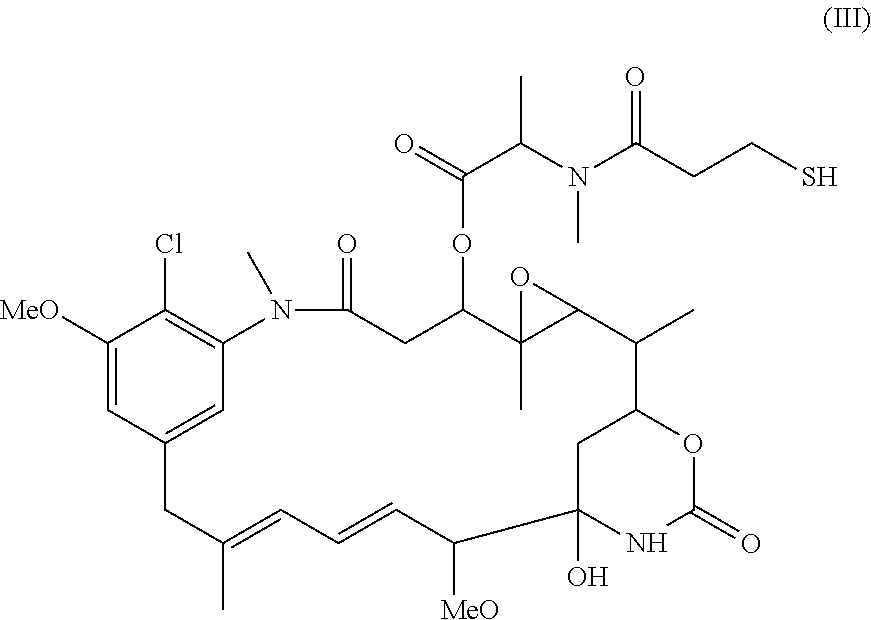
C1([MeO])=CC2=CC(=C1Cl)N(C)C(=O)CC(OC(C(N(C(CCS)=O)C)C)=O)C1(C)C(O1)C(C)C1CC(O)(C([MeO])C=CC=C(C)C2)NC(=O)O1
